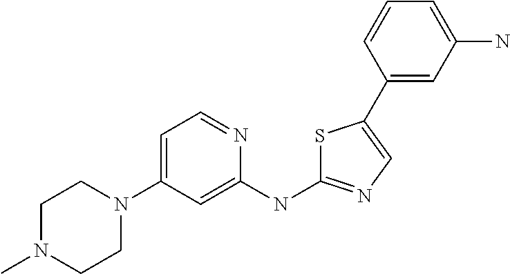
C1N(C)CCN(C2=CC=NC(NC3=NC=C(C4=CC(N)=CC=C4)S3)=C2)C1
